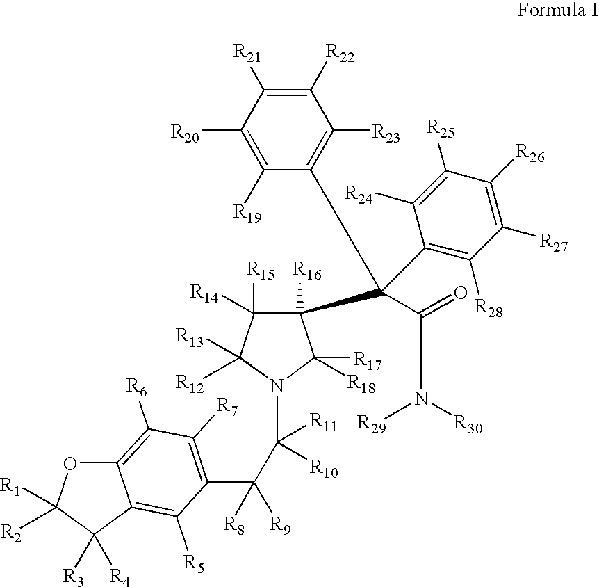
C1([R22])=C([R21])C([R20])=C([R19])C(C(C2=C([R28])C([R27])=C([R26])C([R25])=C2[R24])(C2([R16])C([R18])([R17])N(C(C(C3=C([R7])C([R6])=C4OC([R1])([R2])C([R3])([R4])C4=C3[R5])([R8])[R9])([R11])[R10])C([R13])([R12])C2([R15])[R14])C(=O)N([R29])[R30])=C1[R23]
